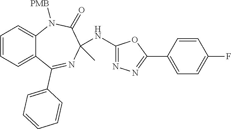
C1(NC2=NN=C(C3=CC=C(F)C=C3)O2)(C)C(=O)N([PMB])C2=CC=CC=C2C(C2=CC=CC=C2)=N1
